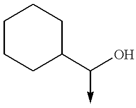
C1CCC(C(O)->C)CC1
